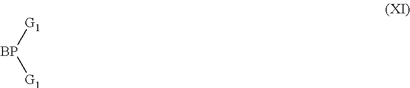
[G1][BP][G1]
